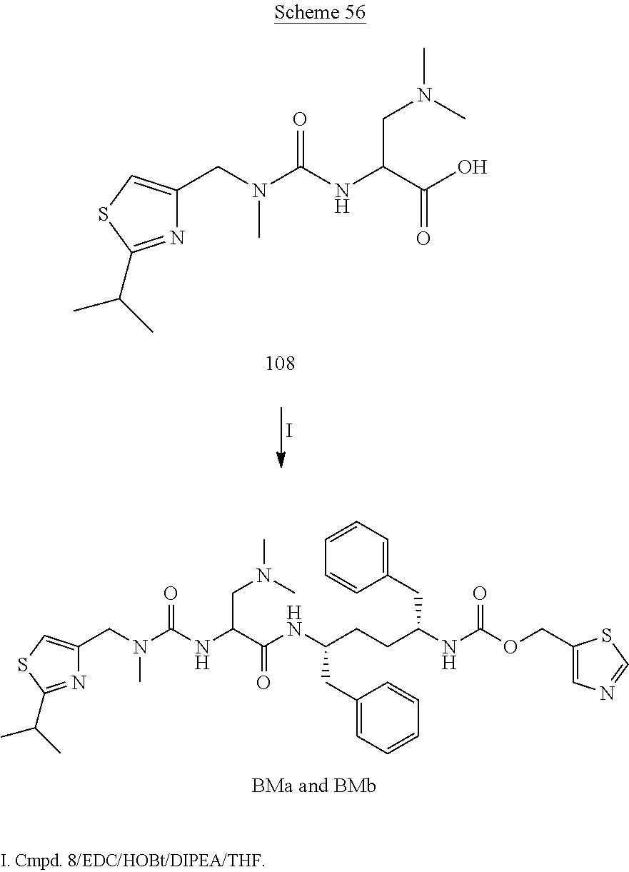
N(C(N(CC1=CSC(C(C)C)=N1)C)=O)C(C(NC(CCC(NC(OCC1=CN=CS1)=O)CC1=CC=CC=C1)CC1=CC=CC=C1)=O)CN(C)C.N(C(N(CC1=CSC(C(C)C)=N1)C)=O)C(C(O)=O)CN(C)C.I
